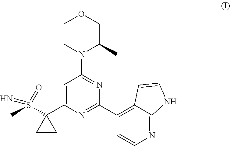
C1=C(C2(S(C)(=N)=O)CC2)N=C(C2=C3C(=NC=C2)NC=C3)N=C1N1C(C)COCC1
